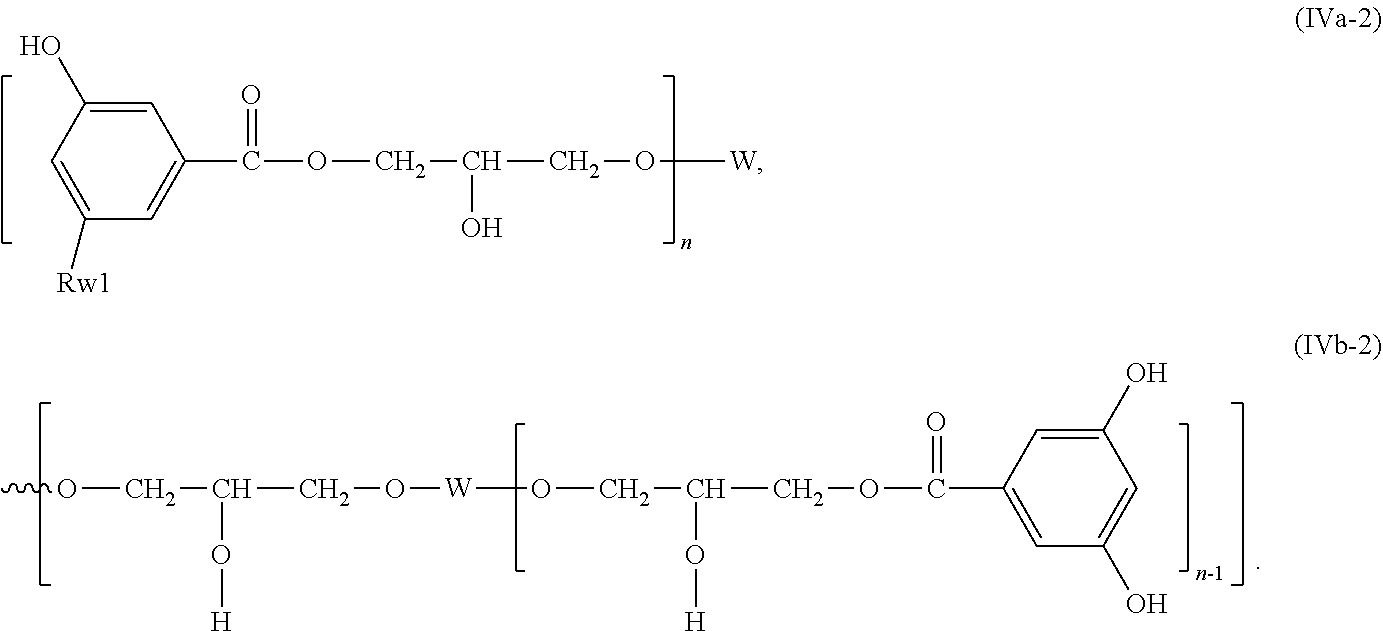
C1=C(O)C=C([Rw1])C=C1C(OCC(O)CO[W])=O.COCC(O[H])CO[W]OCC(O[H])COC(C1=CC(O)=CC(O)=C1)=O
